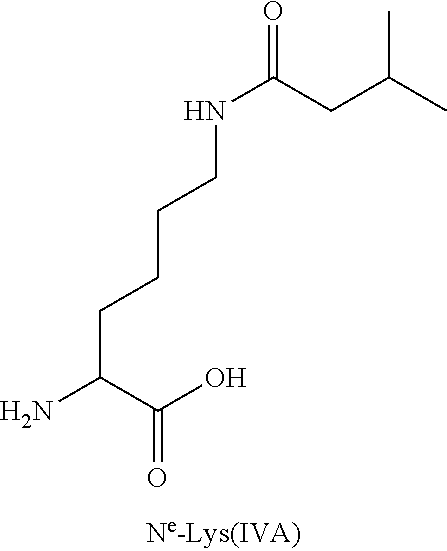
NC(C(O)=O)CCCCNC(=O)CC(C)C
